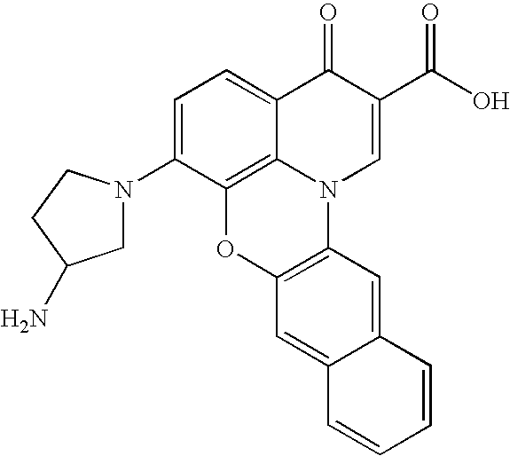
C1=C(N2CC(N)CC2)C2=C3C(=C1)C(=O)C(C(=O)O)=CN3C1=C(O2)C=C2C(=C1)C=CC=C2
